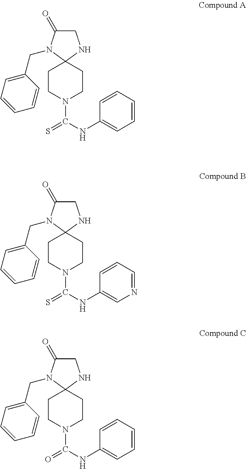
C1CN(C(NC2=CC=CC=C2)=S)CCC12NCC(=O)N2CC1=CC=CC=C1.C1CN(C(NC2=CN=CC=C2)=S)CCC12NCC(=O)N2CC1=CC=CC=C1.C1CN(C(NC2=CC=CC=C2)=O)CCC12NCC(=O)N2CC1=CC=CC=C1
